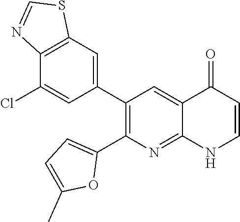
C12=C(C=C(C3=C(C4=CC=C(C)O4)N=C4C(=C3)C(=O)C=CN4)C=C1Cl)SC=N2
